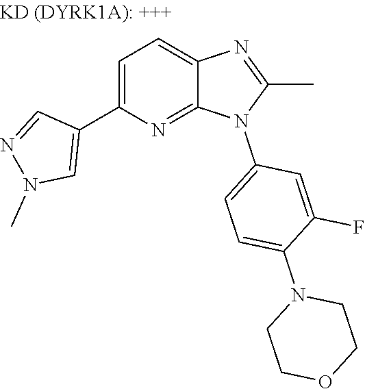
C1(C2=CC=C3N=C(C)N(C4=CC=C(N5CCOCC5)C(F)=C4)C3=N2)=CN(C)N=C1
